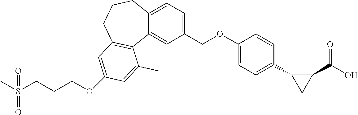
CS(CCCOC1=CC2=C(C3=CC(COC4=CC=C(C5CC5C(=O)O)C=C4)=CC=C3CCC2)C(C)=C1)(=O)=O
